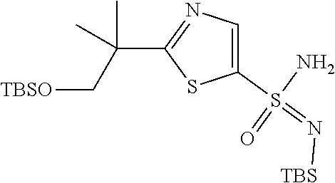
N(=S(N)(C1=CN=C(C(C[TBSO])(C)C)S1)=O)[TBS]
